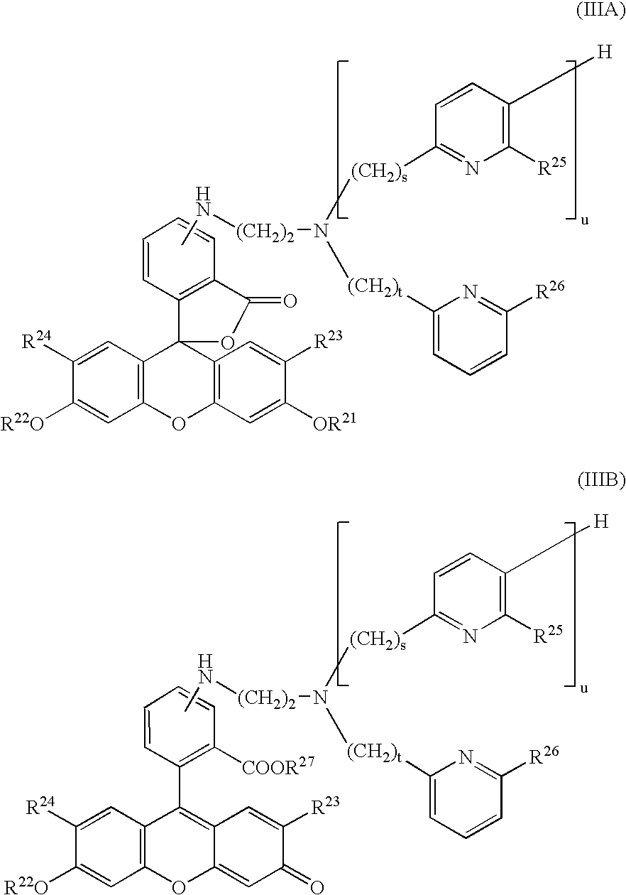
C1=CC=CC2=C1C1(C3=C(OC4=C1C=C([R23])C([OR21])=C4)C=C([R22O])C([R24])=C3)OC2=O.CN[(CH2)2]N([(CH2)s]C1=NC([R25])=C([H])C=C1)[(CH2)t]C1=CC=CC([R26])=N1.C1=CC=CC([COOR27])=C1C1=C2C(=CC(=O)C([R23])=C2)OC2=C1C=C([R24])C([R22O])=C2.CN[(CH2)2]N([(CH2)s]C1=NC([R25])=C(C[H])C=C1)[(CH2)t]C1=CC=CC([R26])=N1
